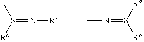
S(=N[R])([Ra])C.CN=S([Rb])[Ra]
